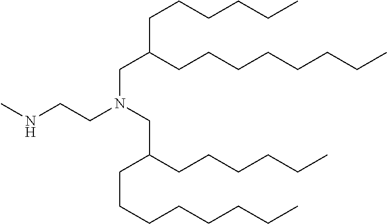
C(C(CCCCCCCC)CCCCCC)N(CCNC)CC(CCCCCC)CCCCCCCC
